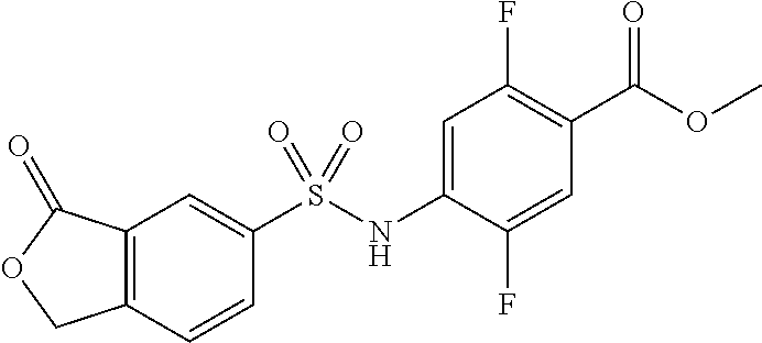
C12=C(C=CC(S(NC3=CC(F)=C(C(OC)=O)C=C3F)(=O)=O)=C1)COC2=O
